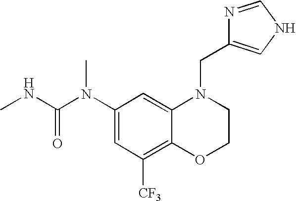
C1(N(C(NC)=O)C)=CC([CF3])=C2C(=C1)N(CC1=CNC=N1)CCO2
